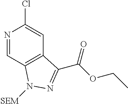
N1=CC2=C(C=C1Cl)C(C(OCC)=O)=NN2[SEM]
